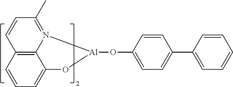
C1=CC=C2C3=C1C=CC(C)=N3[Al](OC1=CC=C(C3=CC=CC=C3)C=C1)O2
